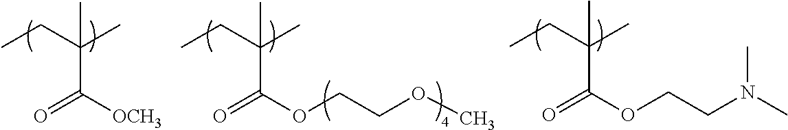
CCC(C)(C)C([OCH3])=O.CCC(C)(C)C(OCCOC)=O.CCC(C)(C)C(OCCN(C)C)=O
